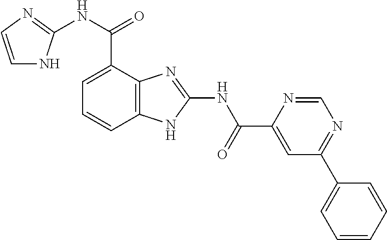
C12=C(C=CC=C1C(NC1=NC=CN1)=O)NC(NC(=O)C1=CC(C3=CC=CC=C3)=NC=N1)=N2
